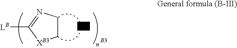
C1CN=C([LB])[XB3]1.[ZB3].[B3]
